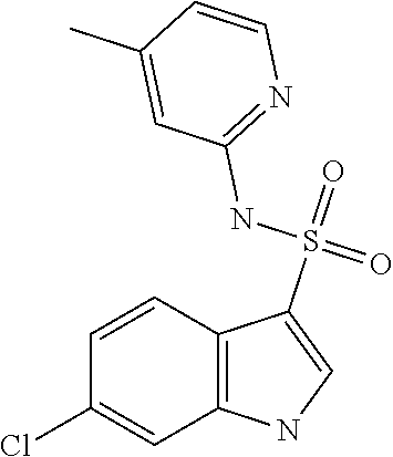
C1=CC2=C(C=C1Cl)NC=C2S(=O)(NC1=NC=CC(C)=C1)=O
